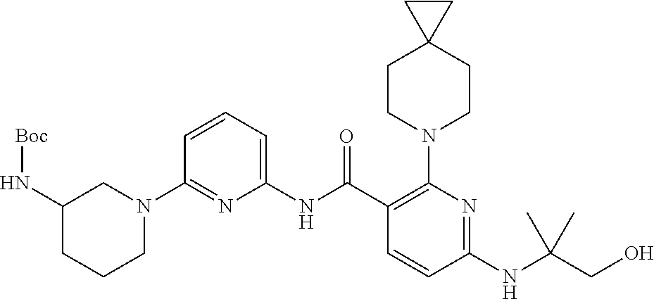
C1(NC(C2=C(N3CCC4(CC3)CC4)N=C(NC(CO)(C)C)C=C2)=O)=CC=CC(N2CC(N[Boc])CCC2)=N1
